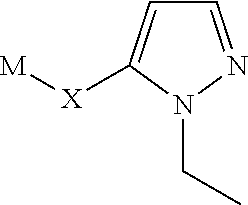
[X]([M])C1=CC=NN1CC
